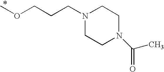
N1(CCCOC)CCN(C(C)=O)CC1
